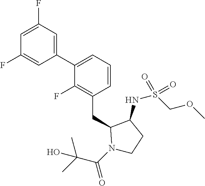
C1(C2=CC=CC(CC3N(C(C(C)(C)O)=O)CCC3NS(COC)(=O)=O)=C2F)=CC(F)=CC(F)=C1
